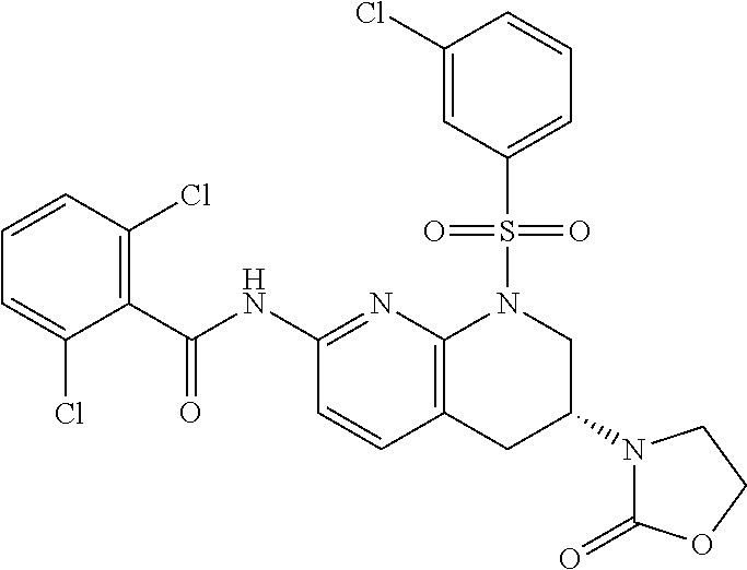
C1(C(NC2=NC3=C(C=C2)CC(N2C(=O)OCC2)CN3S(C2=CC=CC(Cl)=C2)(=O)=O)=O)=C(Cl)C=CC=C1Cl
